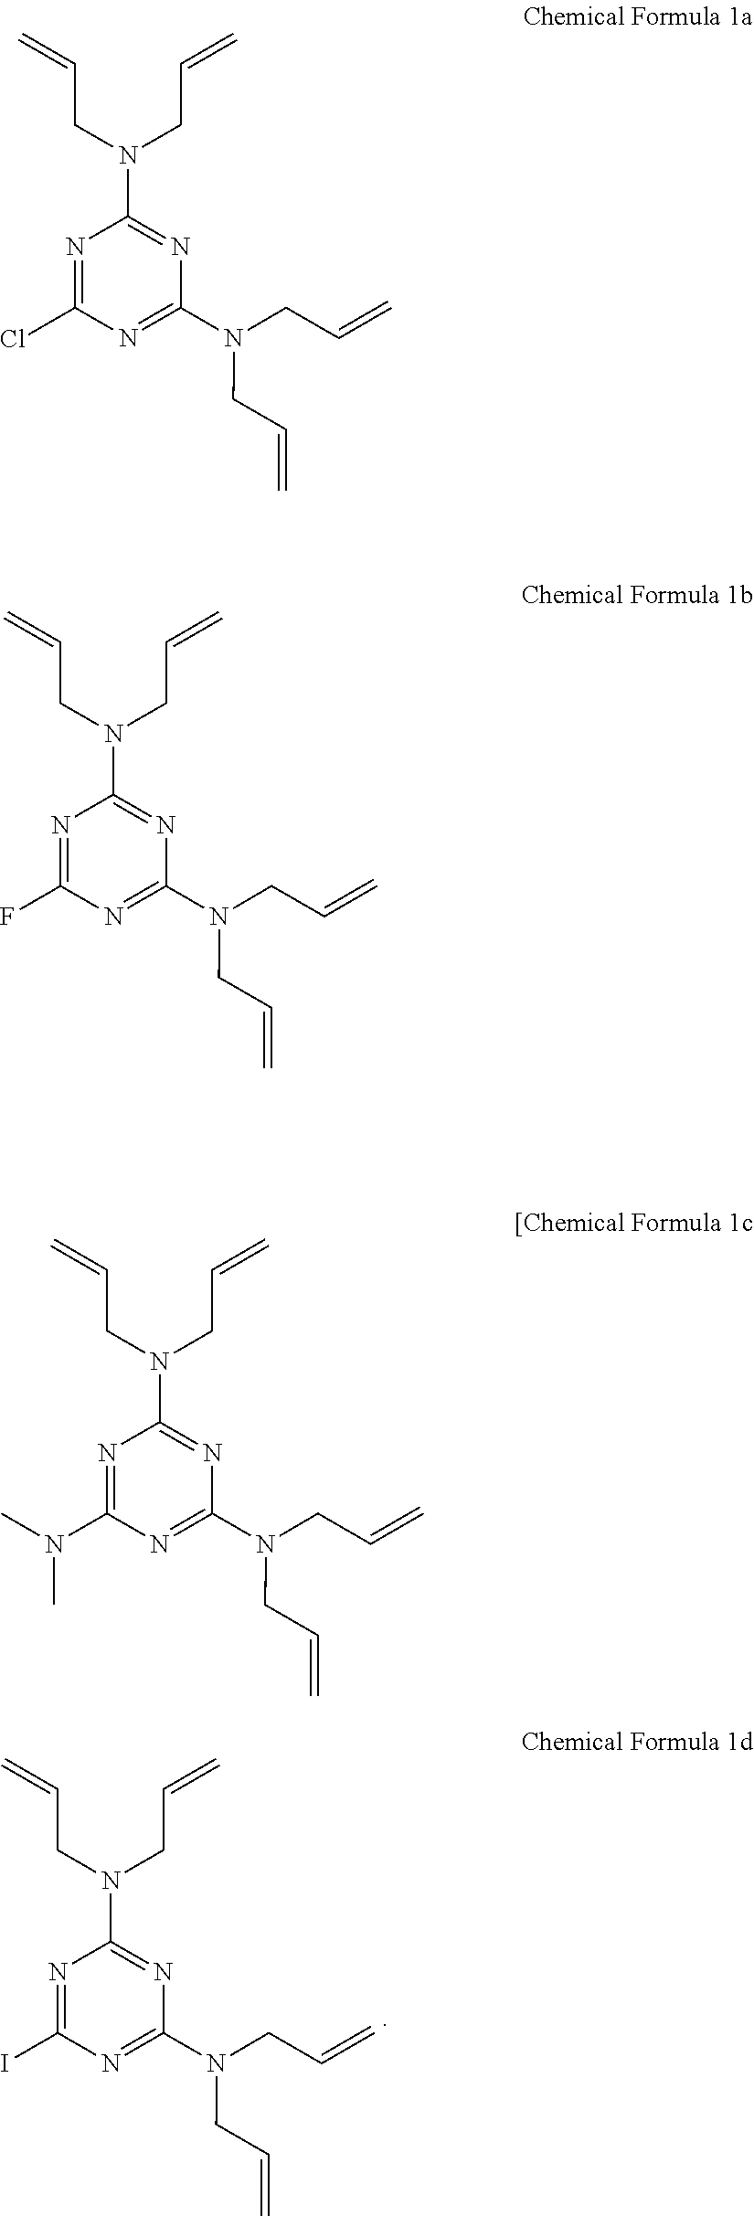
C(CN(CC=C)C1=NC(N(CC=C)CC=C)=NC(I)=N1)=C.C(CN(CC=C)C1=NC(N(CC=C)CC=C)=NC(F)=N1)=C.C(CN(CC=C)C1=NC(N(CC=C)CC=C)=NC(N(C)C)=N1)=C.C(CN(CC=C)C1=NC(N(CC=C)CC=C)=NC(Cl)=N1)=C
